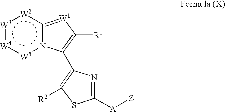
[W3]1:[W4]:[W5]n2c([W2]:1)=[W1]C([R1])=C2C1=C([R2])SC([A][Z])=N1
